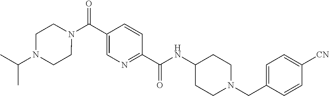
C1(CN2CCC(NC(C3=NC=C(C(N4CCN(C(C)C)CC4)=O)C=C3)=O)CC2)=CC=C([CN])C=C1
